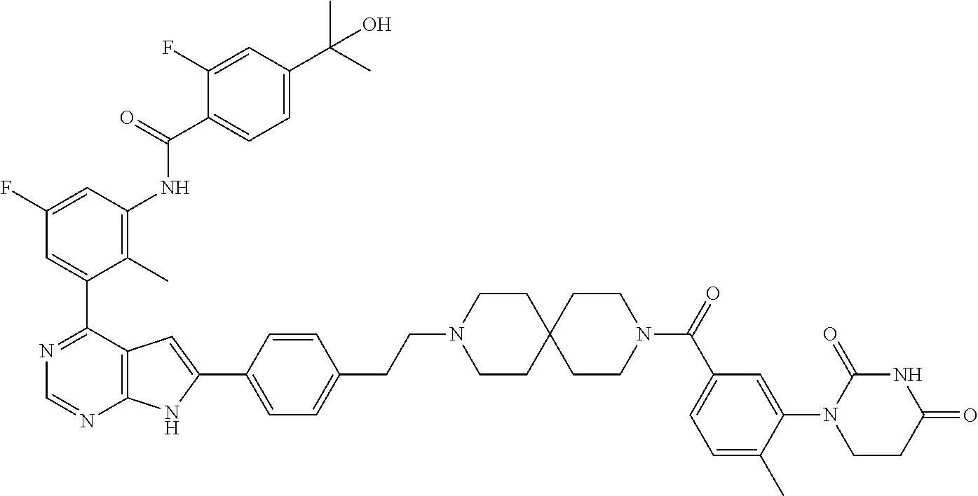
C1(F)=CC(NC(C2=CC=C(C(C)(C)O)C=C2F)=O)=C(C)C(C2=NC=NC3=C2C=C(C2=CC=C(CCN4CCC5(CC4)CCN(C(=O)C4=CC=C(C)C(N6CCC(=O)NC6=O)=C4)CC5)C=C2)N3)=C1
